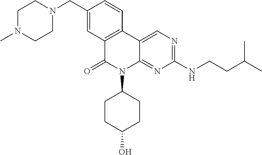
C1(CN2CCN(C)CC2)=CC2=C(C=C1)C1=CN=C(NCCC(C)C)N=C1N(C1CCC(O)CC1)C2=O
